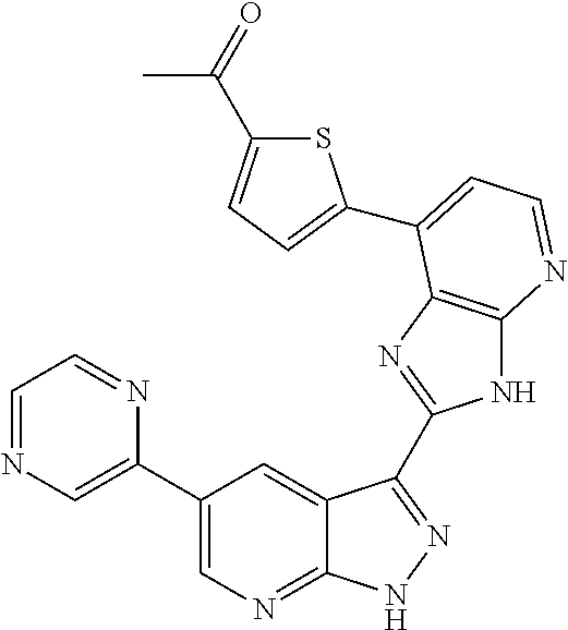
C1(C2=CN=CC=N2)=CN=C2C(=C1)C(C1=NC3=C(N1)N=CC=C3C1=CC=C(C(=O)C)S1)=NN2
